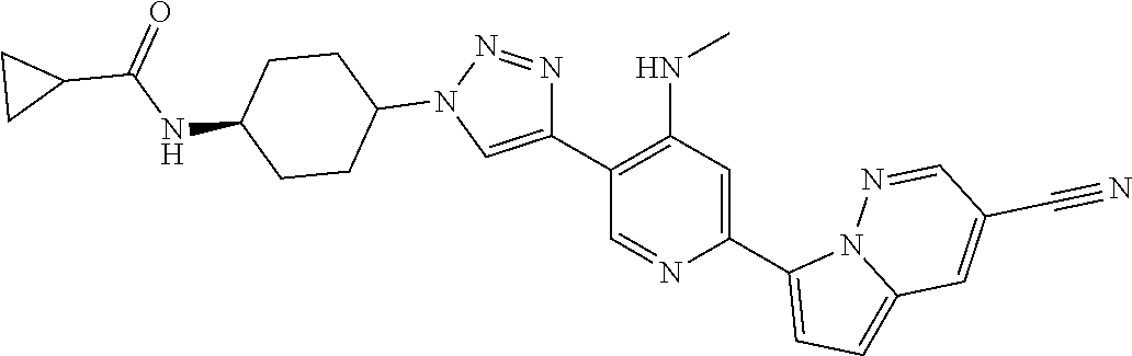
C1(C2=CN(C3CCC(NC(=O)C4CC4)CC3)N=N2)=C(NC)C=C(C2=CC=C3N2N=CC(C#N)=C3)N=C1
